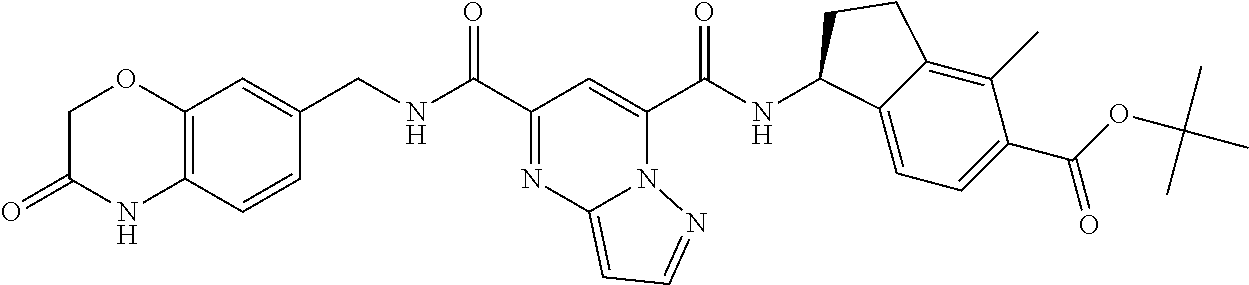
C(NC(C1=NC2=CC=NN2C(C(NC2C3=CC=C(C(=O)OC(C)(C)C)C(C)=C3CC2)=O)=C1)=O)C1=CC2=C(C=C1)NC(=O)CO2
